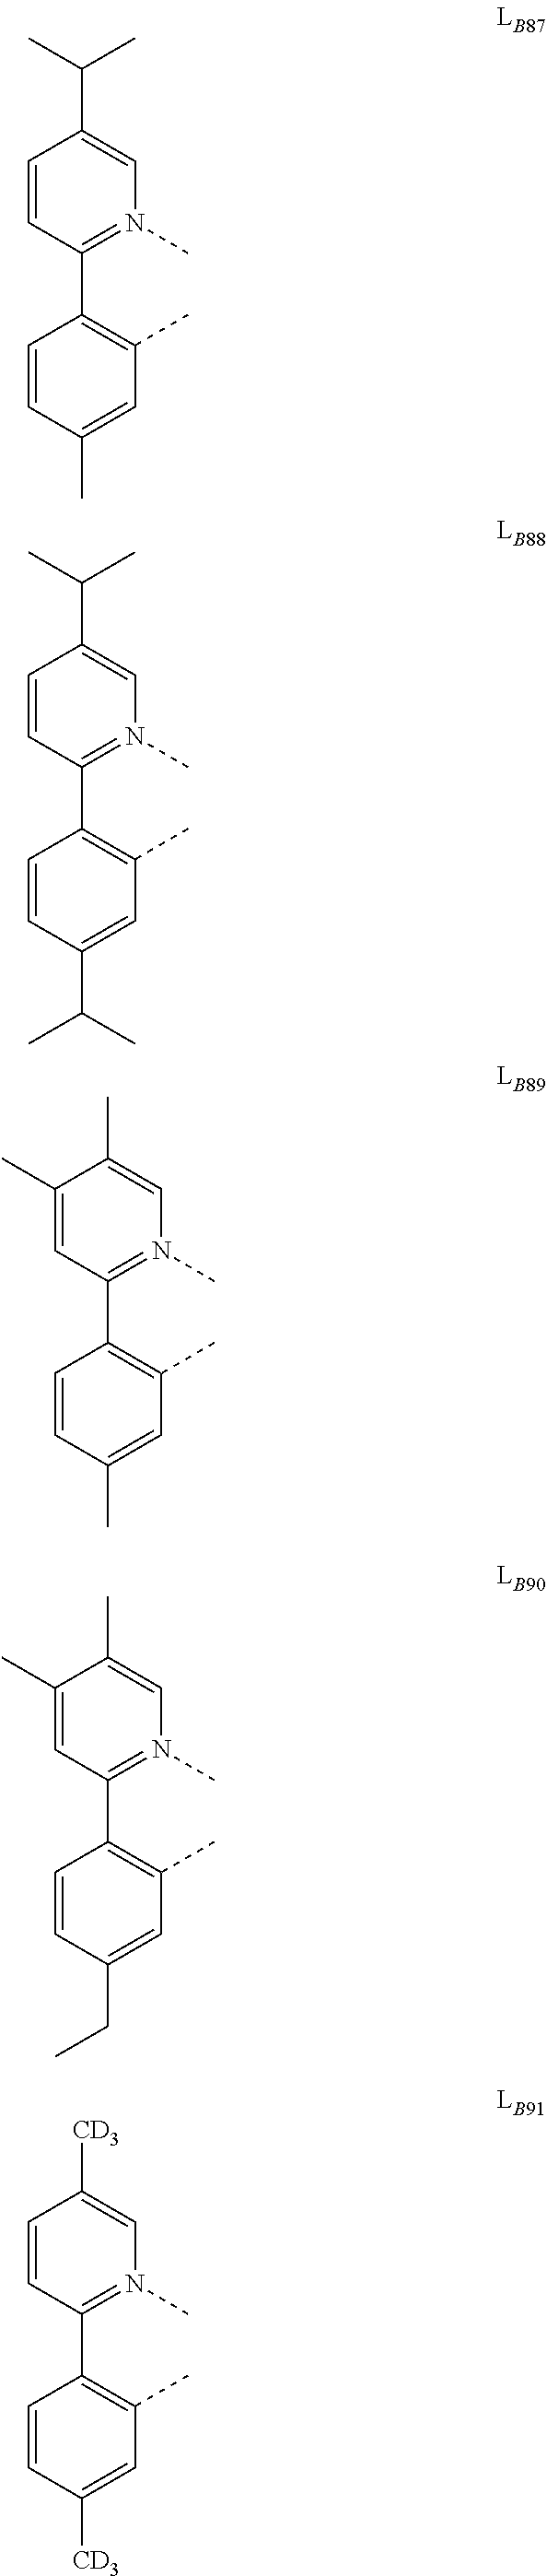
C1=CC(C2=C(C)C=C(C)C=C2)=N(C)C=C1C(C)C.C1=CC(C2=C(C)C=C(C(C)C)C=C2)=N(C)C=C1C(C)C.C1(C)=CC(C2=C(C)C=C(C)C=C2)=N(C)C=C1C.C1(C)=CC(C2=C(C)C=C(CC)C=C2)=N(C)C=C1C.C1=CC(C2=C(C)C=C([CD3])C=C2)=N(C)C=C1[CD3]
